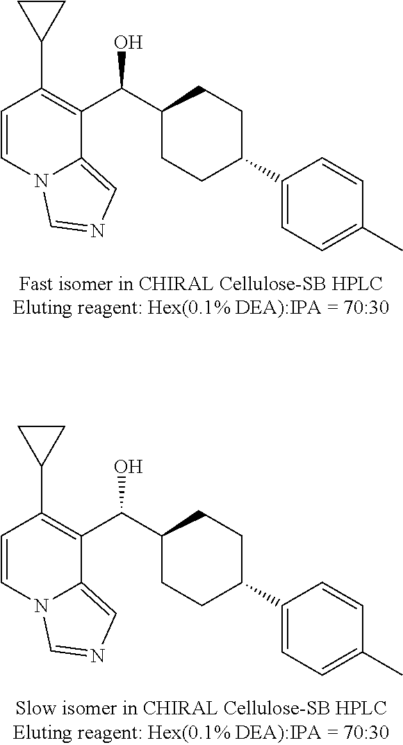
C1=CN2C(=CN=C2)C(C(C2CCC(C3=CC=C(C)C=C3)CC2)O)=C1C1CC1.C1=CN2C(=CN=C2)C(C(C2CCC(C3=CC=C(C)C=C3)CC2)O)=C1C1CC1
